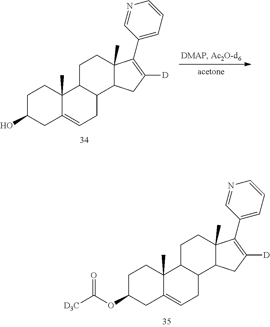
C1C(OC([D3C])=O)CC2=CCC3C(C2(C)C1)CCC1(C)C3CC([D])=C1C1=CC=CN=C1.C1C(O)CC2=CCC3C(C2(C)C1)CCC1(C)C3CC([D])=C1C1=CC=CN=C1
